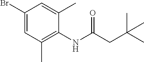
BrC1=CC(C)=C(NC(CC(C)(C)C)=O)C(C)=C1
